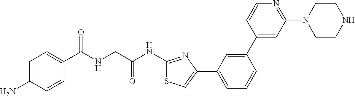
C1=C(N)C=CC(C(NCC(NC2=NC(C3=CC=CC(C4=CC(N5CCNCC5)=NC=C4)=C3)=CS2)=O)=O)=C1
